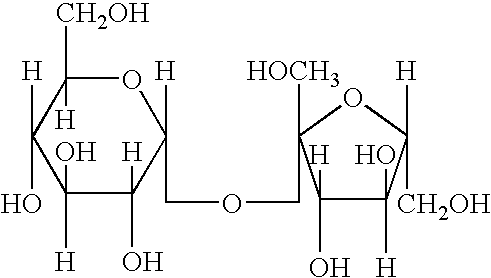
O1C([CH2OH])([H])C(O)([H])C(O)([H])C([H])(O)C1([H])COCC1([HOCH3])C([H])(O)C(O)([H])C([H])([CH2OH])O1
